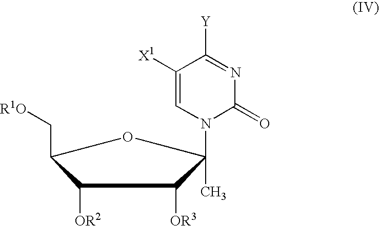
C1([OR2])C(C[R1O])OC(N2C(=O)N=C([Y])C([X1])=C2)(C)C1[OR3]
